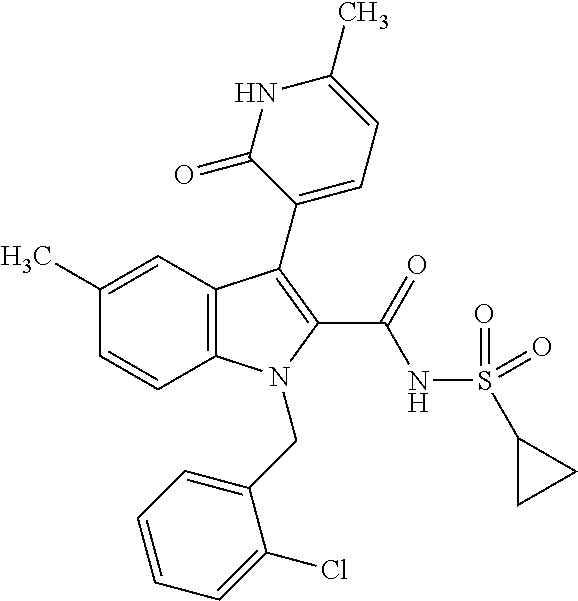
C1(C)=CC2=C(C=C1)N(CC1=CC=CC=C1Cl)C(C(NS(C1CC1)(=O)=O)=O)=C2C1=CC=C(C)NC1=O
